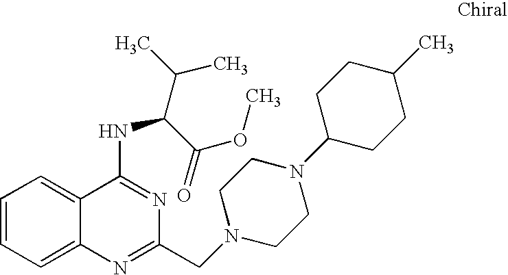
C1=CC=C2C(=C1)C(NC(C(C)C)C(=O)OC)=NC(CN1CCN(C3CCC(C)CC3)CC1)=N2
